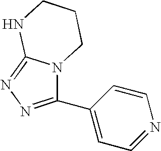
C1(C2=NN=C3NCCCN32)=CC=NC=C1
